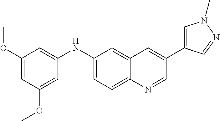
C1=C(OC)C=C(NC2=CC=C3C(=C2)C=C(C2=CN(C)N=C2)C=N3)C=C1OC
